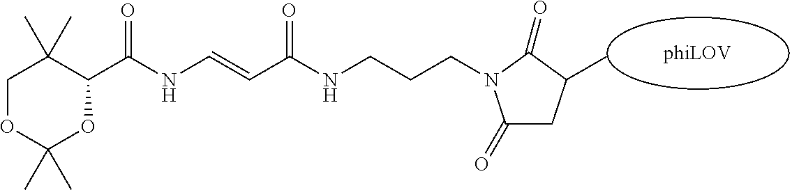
O1CC(C)(C)C(C(NC=CC(=O)NCCCN2C(=O)CC(C)C2=O)=O)OC1(C)C
